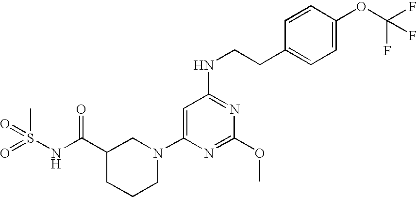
C1(C(NS(=O)(C)=O)=O)CCCN(C2=CC(NCCC3=CC=C(OC(F)(F)F)C=C3)=NC(OC)=N2)C1
